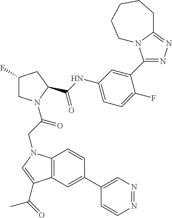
C1(C2=CC3=C(C=C2)N(CC(=O)N2CC(F)CC2C(=O)NC2=CC=C(F)C(C4=NN=C5N4CCCCC5)=C2)C=C3C(=O)C)=CN=NC=C1
